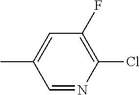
ClC1=C(F)C=C(C)C=N1
